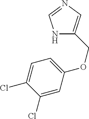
N1C(COC2=CC=C(Cl)C(Cl)=C2)=CN=C1
